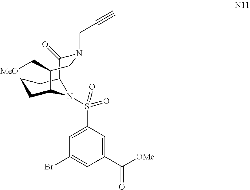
C1=C(S(=O)(=O)N2C3CCCC2C(=O)N(CC#C)CC3C[MeO])C=C(C([OMe])=O)C=C1Br
